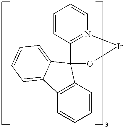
C1=CC2=C(C=C1)C1=CC=CC=C1C21C2=N(C=CC=C2)[Ir]O1
